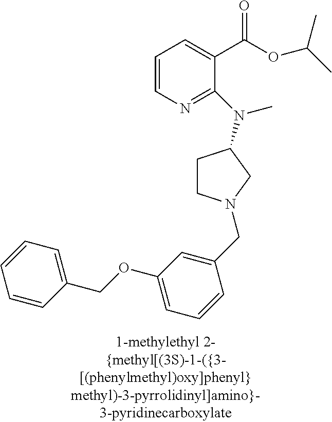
C1=CN=C(N(C)C2CCN(CC3=CC(OCC4=CC=CC=C4)=CC=C3)C2)C(C(OC(C)C)=O)=C1
